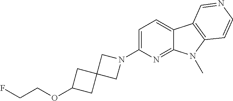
N1(C2=CC=C3C(=N2)N(C)C2=C3C=NC=C2)CC2(C1)CC(OCCF)C2
